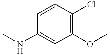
C1(OC)=C(Cl)C=CC(NC)=C1
